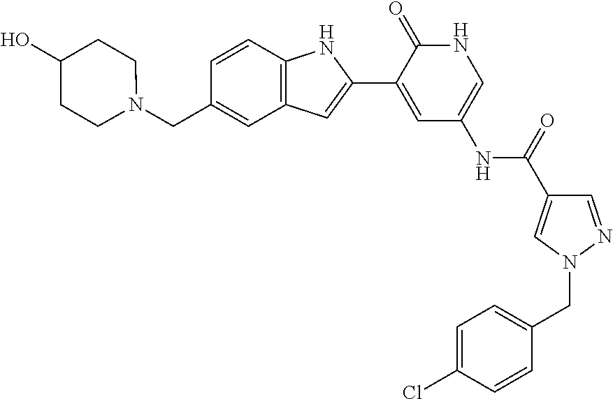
C1=CC2=C(C=C1CN1CCC(O)CC1)C=C(C1=CC(NC(=O)C3=CN(CC4=CC=C(Cl)C=C4)N=C3)=CNC1=O)N2
